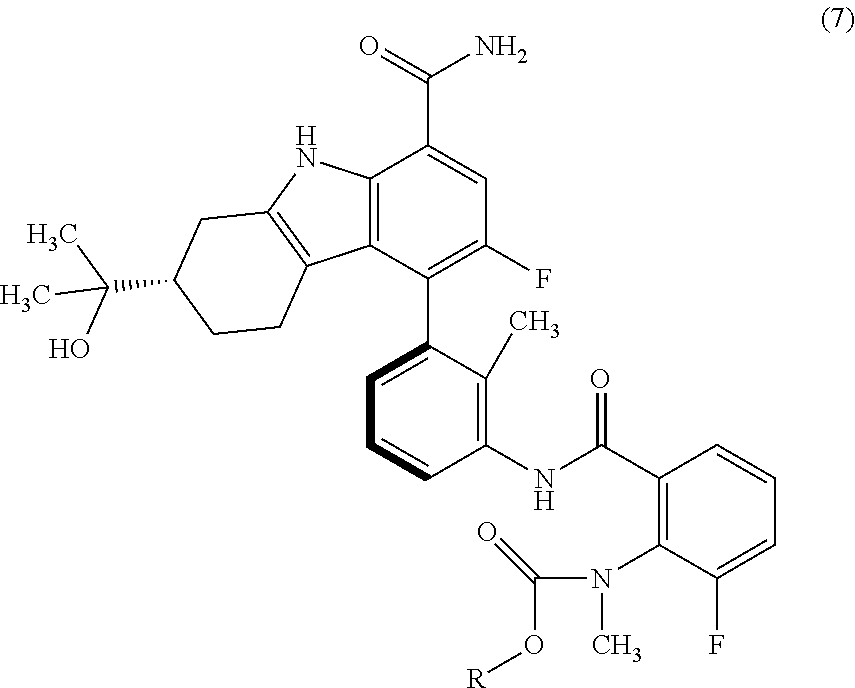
N(C(O[R])=O)(C)C1=C(C(NC2=C(C)C(C3=C(F)C=C(C(=O)N)C4=C3C3=C(CC(C(C)(O)C)CC3)N4)=CC=C2)=O)C=CC=C1F
